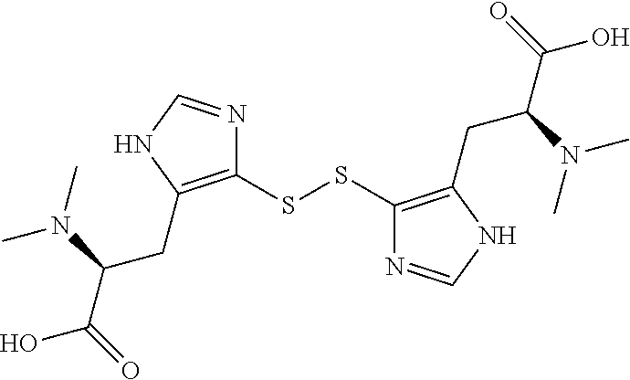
C1(SSC2=C(CC(N(C)C)C(O)=O)NC=N2)=C(CC(N(C)C)C(O)=O)NC=N1
